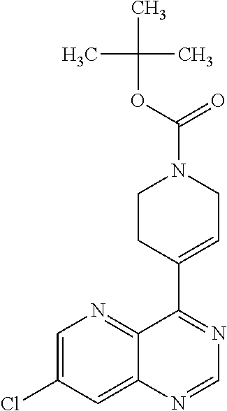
C1=C(Cl)C=C2C(=N1)C(C1=CCN(C(OC(C)(C)C)=O)CC1)=NC=N2
